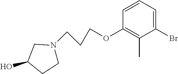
C1(Br)=CC=CC(OCCCN2CCC(O)C2)=C1C
